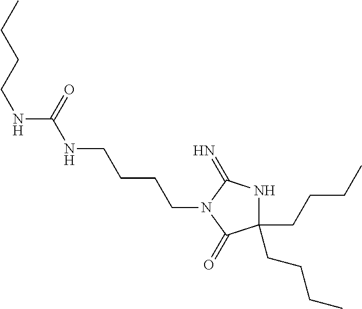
C(CCCNC(=O)NCCCC)N1C(=O)C(CCCC)(CCCC)NC1=N
